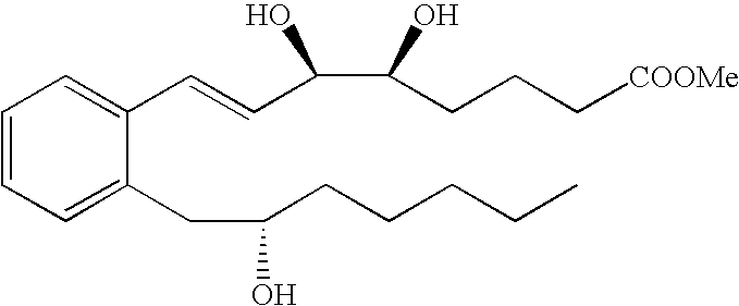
C1=CC=C(CC(CCCCC)O)C(C=CC(C(CCC[COOMe])O)O)=C1
